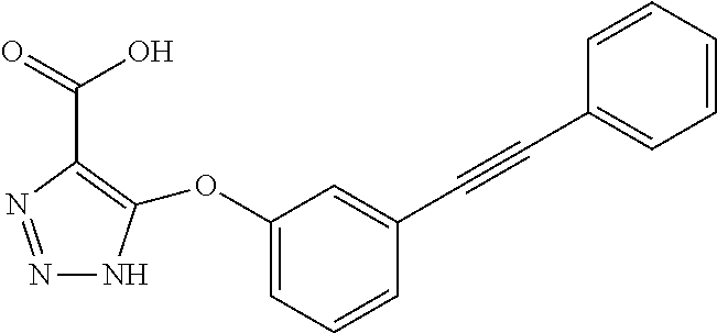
N1=NC(C(O)=O)=C(OC2=CC=CC(C#CC3=CC=CC=C3)=C2)N1
